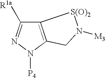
C12=C(N([P4])N=C1[R1a])CN([M3])[S(O)2]2
